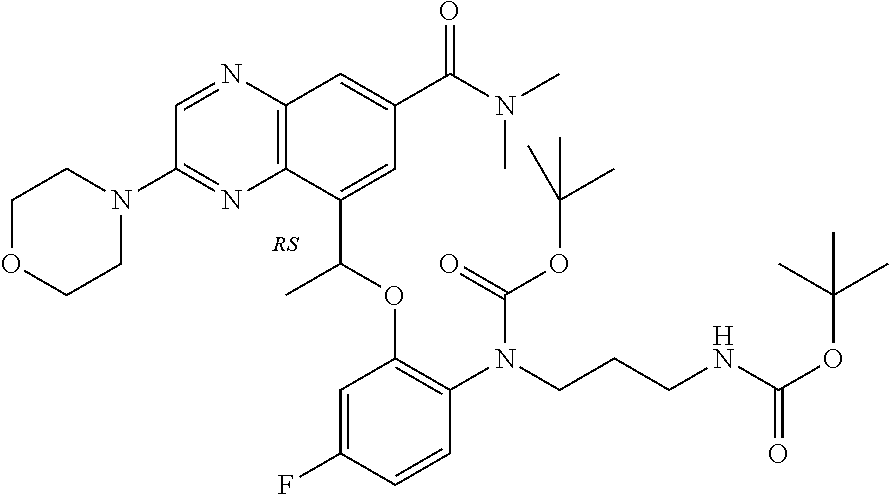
C1=NC2=C(N=C1N1CCOCC1)C(C(OC1=C(N(CCCNC(OC(C)(C)C)=O)C(=O)OC(C)(C)C)C=CC(F)=C1)C)=CC(C(N(C)C)=O)=C2
